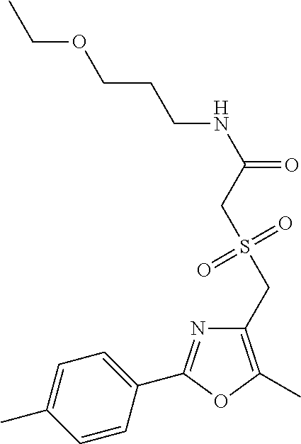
C1=C(C)C=CC(C2=NC(CS(CC(NCCCOCC)=O)(=O)=O)=C(C)O2)=C1
